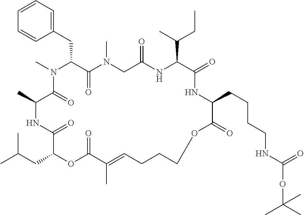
C1=CC=C(CC2C(=O)N(C)CC(=O)NC(C(C)CC)C(=O)NC(CCCCNC(OC(C)(C)C)=O)C(=O)OCCCC=C(C)C(=O)OC(CC(C)C)C(=O)NC(C)C(=O)N2C)C=C1
